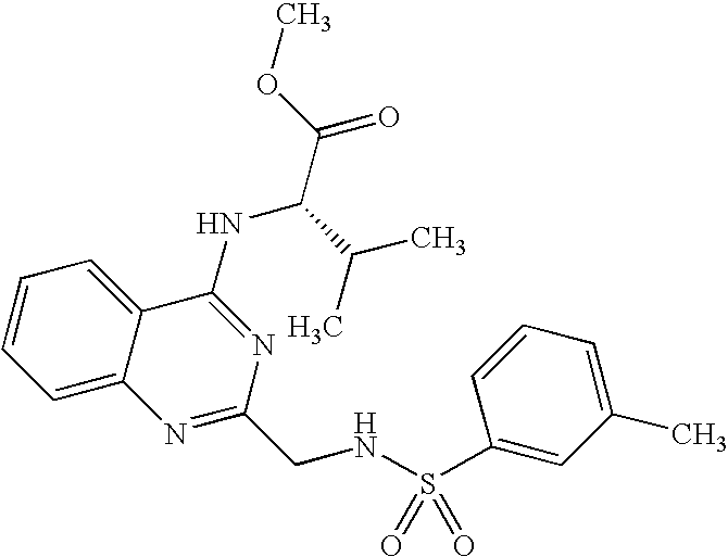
C1=CC=C2C(=C1)C(NC(C(C)C)C(=O)OC)=NC(CNS(=O)(=O)C1=CC(C)=CC=C1)=N2
